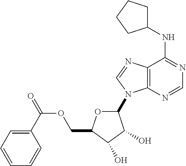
C12=C(N=CN=C1NC1CCCC1)N(C1OC(COC(=O)C3=CC=CC=C3)C(O)C1O)C=N2
